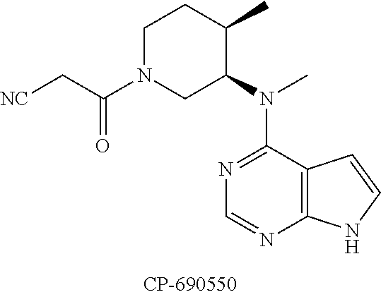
C1N(C(C[NC])=O)CC(N(C2=NC=NC3=C2C=CN3)C)C(C)C1
